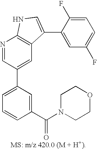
C1=C(C2=CC3=C(N=C2)NC=C3C2=CC(F)=CC=C2F)C=C(C(=O)N2CCOCC2)C=C1
